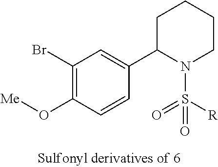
C1(Br)=C(O[Me])C=CC(C2N(S([R])(=O)=O)CCCC2)=C1
